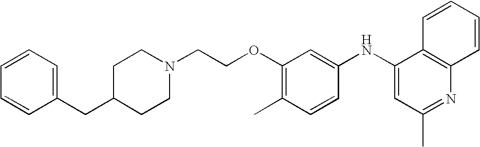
N1(CCOC2=C(C)C=CC(NC3=CC(C)=NC4=C3C=CC=C4)=C2)CCC(CC2=CC=CC=C2)CC1
